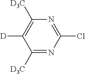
C1([D3C])=NC(Cl)=NC([D3C])=C1[D]
